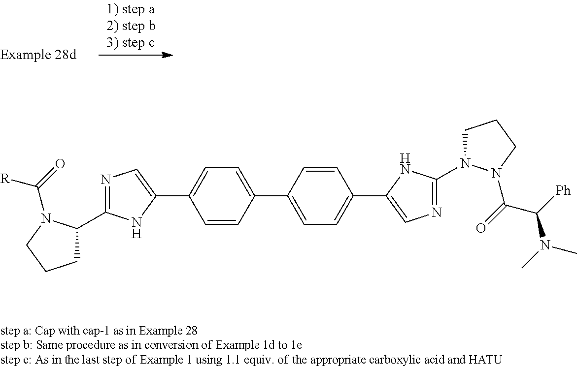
C1(C2=CC=C(C3=CN=C(N4CCCN4C(C(N(C)C)[Ph])=O)N3)C=C2)=CC=C(C2=CN=C(C3CCCN3C(=O)[R])N2)C=C1
